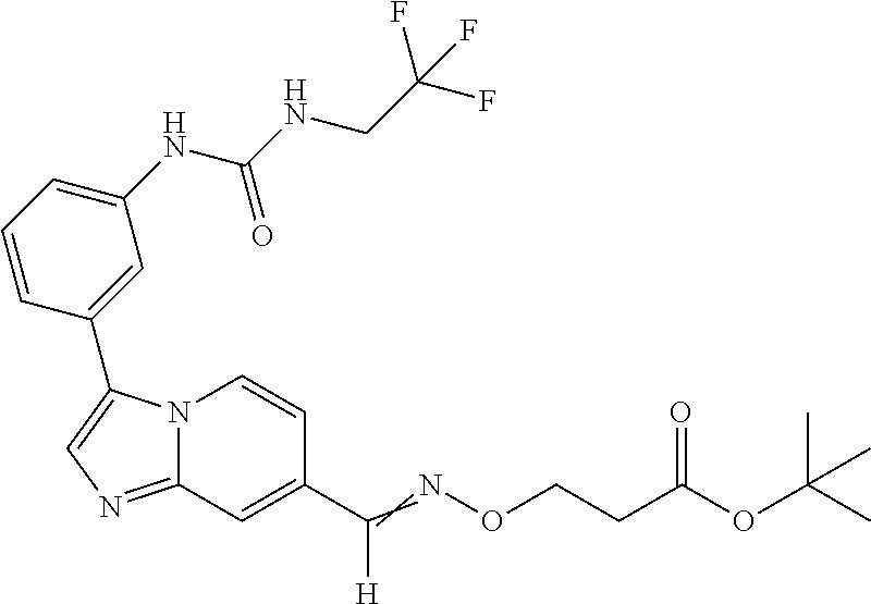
N12C(=NC=C1C1=CC(NC(NCC(F)(F)F)=O)=CC=C1)C=C(C(=NOCCC(OC(C)(C)C)=O)[H])C=C2
